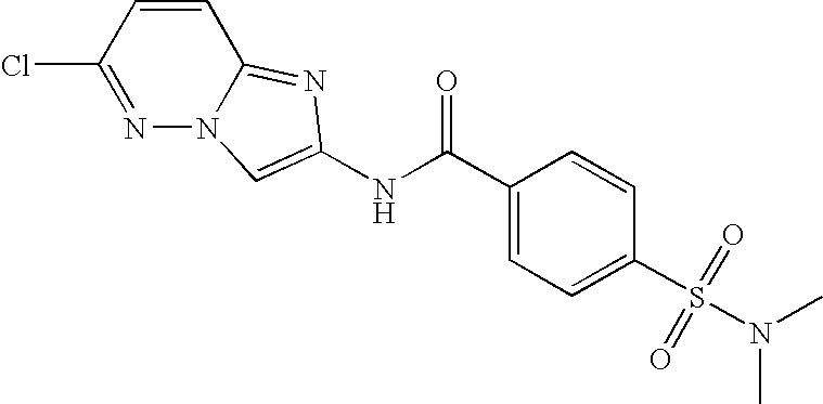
N1=C(Cl)C=CC2=NC(NC(C3=CC=C(S(N(C)C)(=O)=O)C=C3)=O)=CN12
